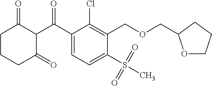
C1(C(C2C(=O)CCCC2=O)=O)=CC=C(S(=O)(=O)C)C(COCC2OCCC2)=C1Cl
